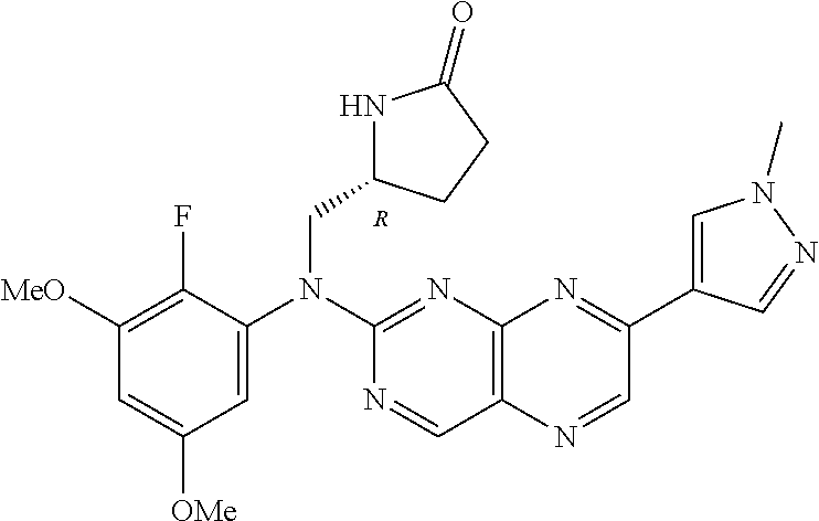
C1([MeO])=C(F)C(N(C2=NC3=C(C=N2)N=CC(C2=CN(C)N=C2)=N3)CC2NC(=O)CC2)=CC([OMe])=C1.[R]
